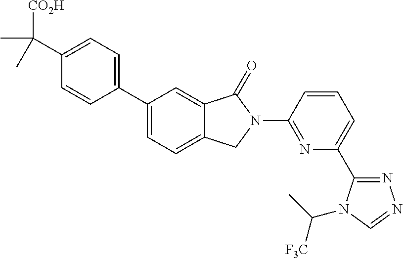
C1(C2=CC=C3C(=C2)C(=O)N(C2=NC(C4=NN=CN4C([F3C])C)=CC=C2)C3)=CC=C(C([CO2H])(C)C)C=C1
